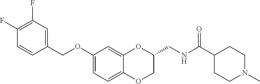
C1(OCC2=CC(F)=C(F)C=C2)=CC=C2C(=C1)OC(CNC(C1CCN(C)CC1)=O)CO2
